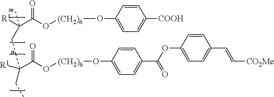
[R1]C(C(O[(CH2)6]OC1=CC=C([COOH])C=C1)=O)(CCC(CC)([R1])C(O[(CH2)6]OC1=CC=C(C(OC2=CC=C(C=C[CO2Me])C=C2)=O)C=C1)=O)C
